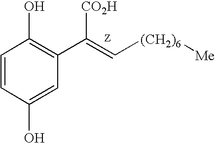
C1=CC(O)=CC(C(=C[(CH2)6][Me])[CO2H])=C1O
